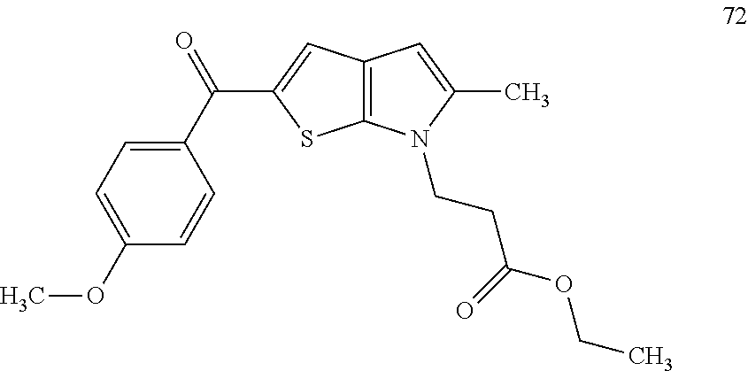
C1(C(=O)C2=CC3=C(S2)N(CCC(=O)OCC)C(C)=C3)=CC=C(OC)C=C1
